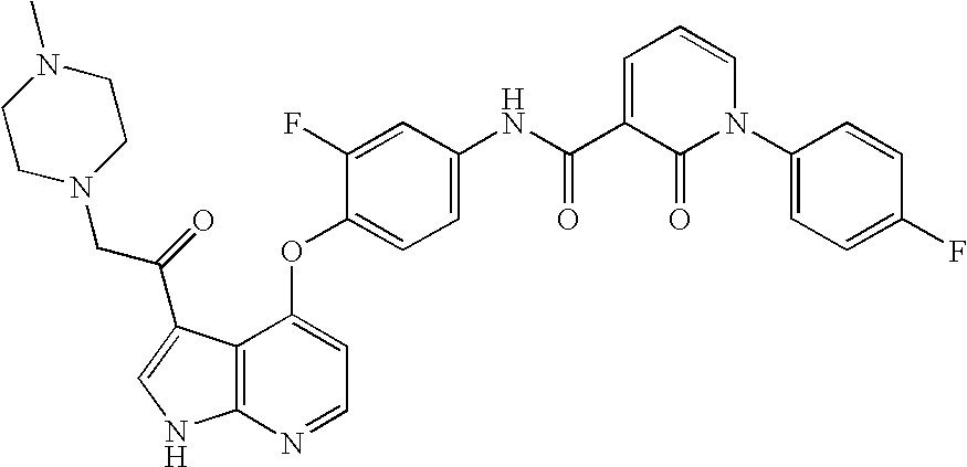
C1=C(F)C(OC2=CC=NC3=C2C(C(CN2CCN(C)CC2)=O)=CN3)=CC=C1NC(C1=CC=CN(C2=CC=C(F)C=C2)C1=O)=O
